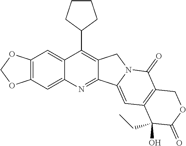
O1COC2=C1C=C1C(C3CCCC3)=C3C(=NC1=C2)C1=CC2=C(C(=O)N1C3)COC(=O)C2(CC)O
